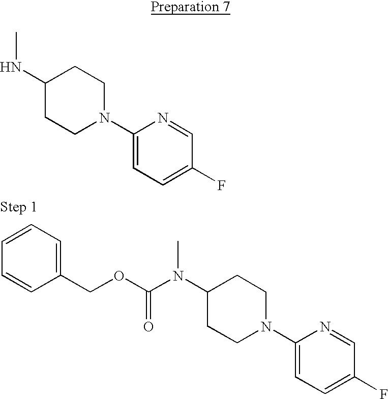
C1=CC=C(COC(N(C2CCN(C3=CC=C(F)C=N3)CC2)C)=O)C=C1.N(C1CCN(C2=CC=C(F)C=N2)CC1)C
